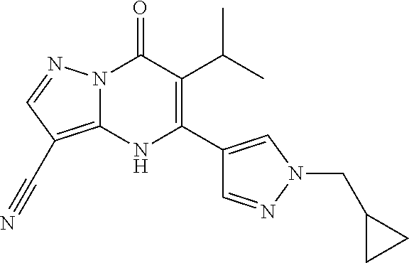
N12C(=C(C#N)C=N1)NC(C1=CN(CC3CC3)N=C1)=C(C(C)C)C2=O
